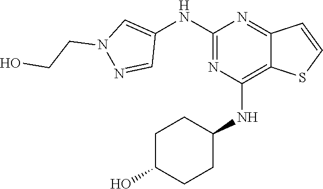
C1(NC2=CN(CCO)N=C2)=NC(NC2CCC(O)CC2)=C2C(=N1)C=CS2
